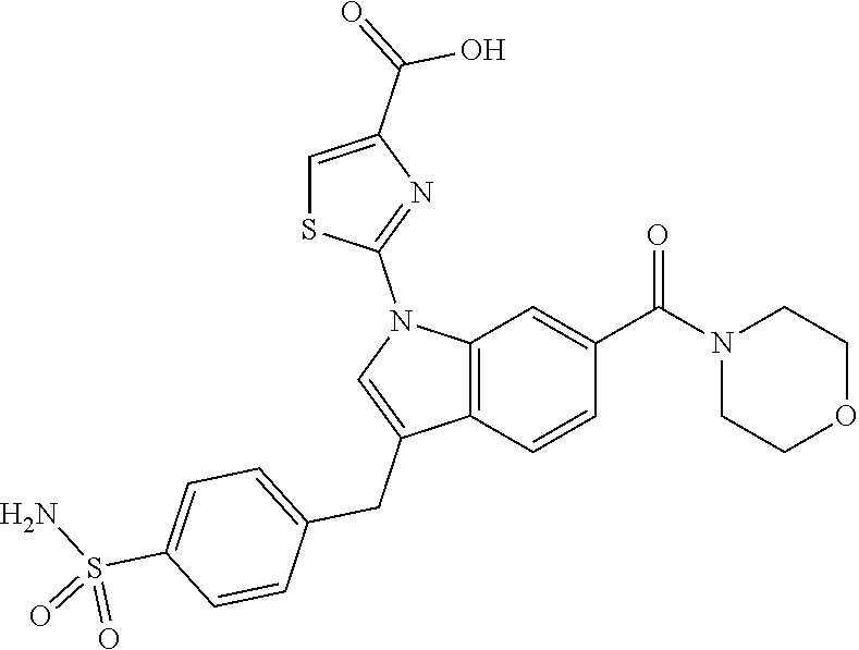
C12=C(C=CC(C(N3CCOCC3)=O)=C1)C(CC1=CC=C(S(N)(=O)=O)C=C1)=CN2C1=NC(C(O)=O)=CS1
